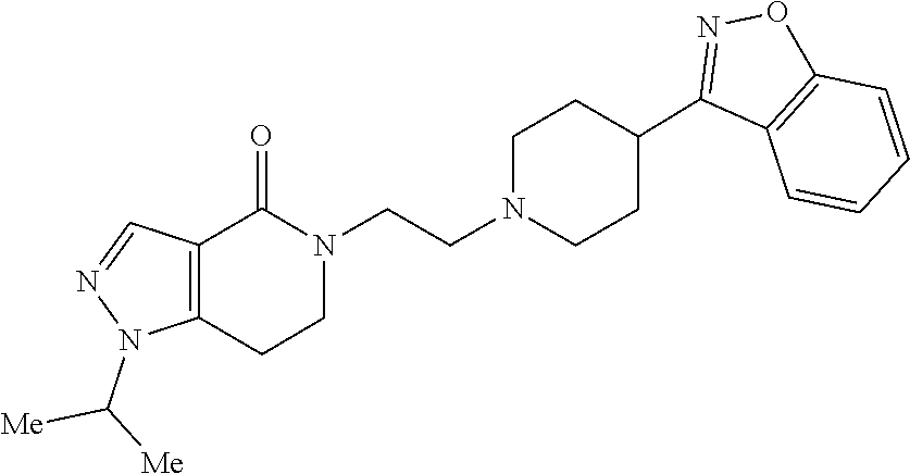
N1(CCN2CCC(C3=NOC4=C3C=CC=C4)CC2)C(=O)C2=C(CC1)N(C([Me])[Me])N=C2
